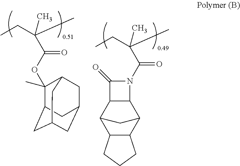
C1(OC(C(C)(CC)C)=O)(C)C2CC3CC(CC1C3)C2.C12C(C(=O)N1C(C(C)(CC)C)=O)C1C3C(C2C1)CCC3
